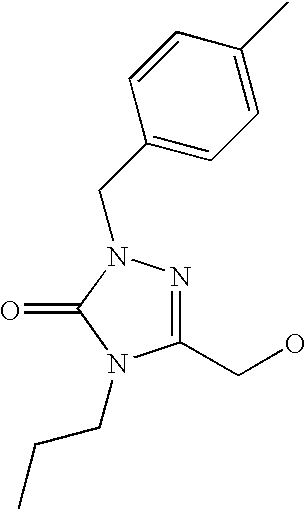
OCC1=NN(CC2=CC=C(C)C=C2)C(=O)N1CCC
